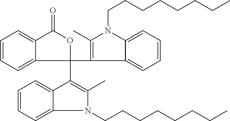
C1=CC=C2C(=C1)C(=O)OC2(C1=C(C)N(CCCCCCCC)C2=CC=CC=C12)C1=C(C)N(CCCCCCCC)C2=CC=CC=C12
